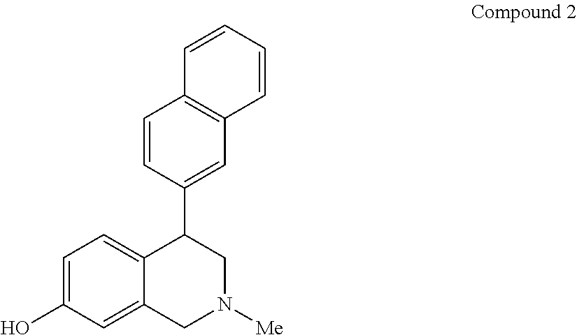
OC1=CC=C2C(=C1)CN([Me])CC2C1=CC2=C(C=C1)C=CC=C2
